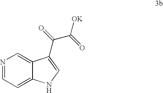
N1=CC=C2C(=C1)C(C(=O)C(=O)[OK])=CN2
